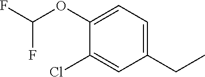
C1(CC)=CC=C(OC(F)F)C(Cl)=C1
